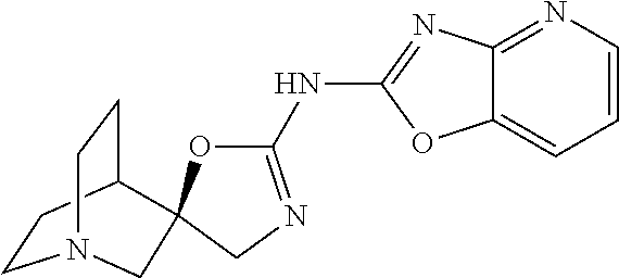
C1CC2CCN1CC21OC(NC2=NC3=NC=CC=C3O2)=NC1
